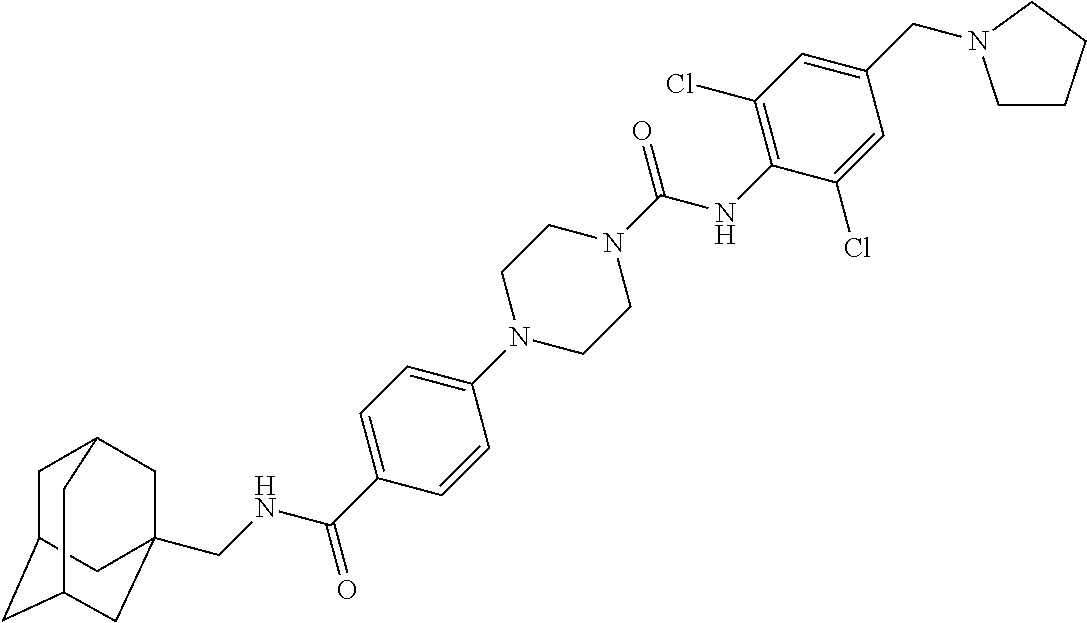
C1=C(C(NCC23CC4CC(CC(C2)C4)C3)=O)C=CC(N2CCN(C(=O)NC3=C(Cl)C=C(CN4CCCC4)C=C3Cl)CC2)=C1
